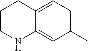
C12=CC=C(C)C=C1NCCC2
